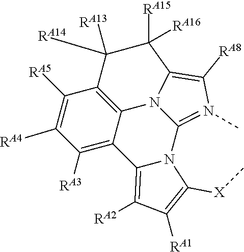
C1([RA5])=C([RA4])C([RA3])=C2C3=C1C([RA14])([RA13])C([RA15])([RA16])C1=C([RA8])N(C)=C(N4C2=C([RA2])C([RA1])=C4[X]C)N31
